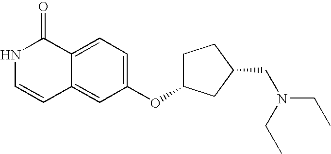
N1C=CC2=CC(OC3CCC(CN(CC)CC)C3)=CC=C2C1=O
